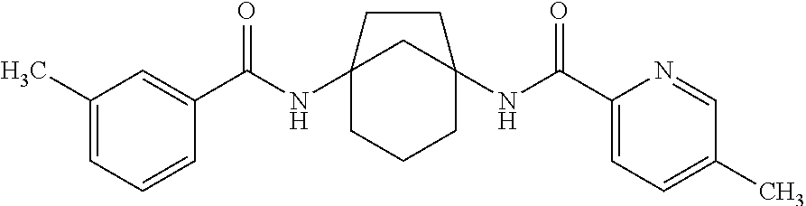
C12(NC(C3=CC(C)=CC=C3)=O)CCCC(NC(C3=CC=C(C)C=N3)=O)(C1)CC2
